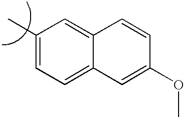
C1=C(OC)C=CC2=CC(C)=CC=C12
